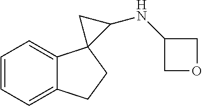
C1=CC=C2C(=C1)C1(CC2)C(NC2COC2)C1
